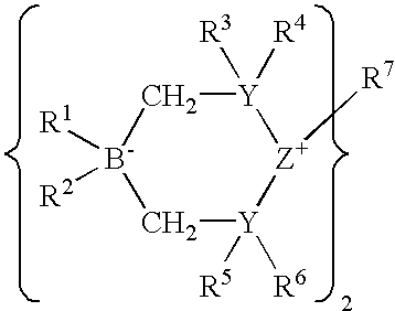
[R1][B-]1([R2])C[Y]([R5])([R6])[Z+]([R7])[Y]([R3])([R4])C1
